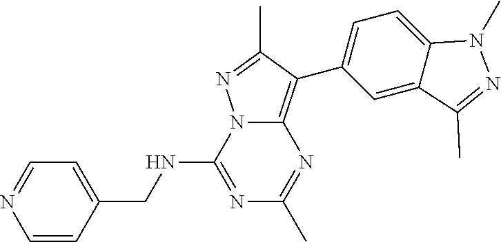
N1=C(NCC2=CC=NC=C2)N2C(=C(C3=CC=C4C(=C3)C(C)=NN4C)C(C)=N2)N=C1C
